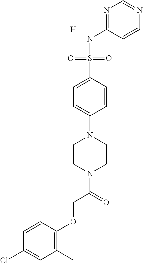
N1=C(NS(C2=CC=C(N3CCN(C(=O)COC4=C(C)C=C(Cl)C=C4)CC3)C=C2)(=O)=O)C=CN=C1.[H]
